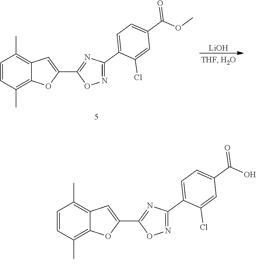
C1=CC(C)=C2C(=C1C)C=C(C1=NC(C3=CC=C(C(O)=O)C=C3Cl)=NO1)O2.[LiOH].C1=CC(C)=C2C(=C1C)C=C(C1=NC(C3=CC=C(C(OC)=O)C=C3Cl)=NO1)O2
